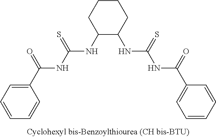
C1(NC(=S)NC(=O)C2=CC=CC=C2)C(NC(=S)NC(=O)C2=CC=CC=C2)CCCC1
